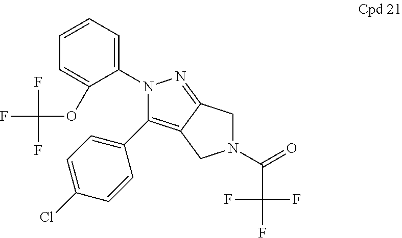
C12=C(C3=CC=C(Cl)C=C3)N(C3=CC=CC=C3OC(F)(F)F)N=C1CN(C(=O)C(F)(F)F)C2
